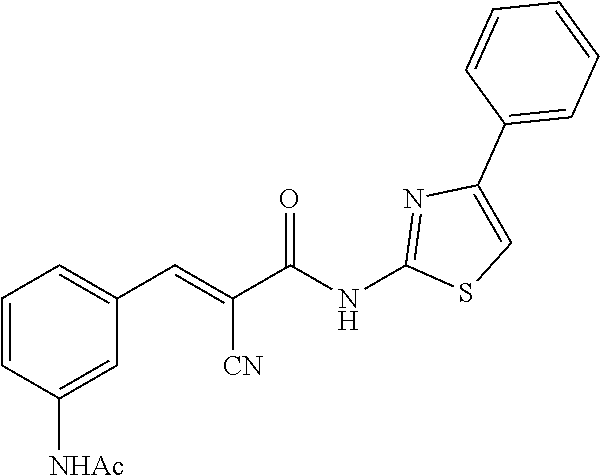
C1=CC=C(C2=CSC(NC(C(=CC3=CC=CC([NHAc])=C3)[CN])=O)=N2)C=C1
